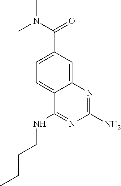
N(C(C1=CC=C2C(=C1)N=C(N)N=C2NCCCC)=O)(C)C
